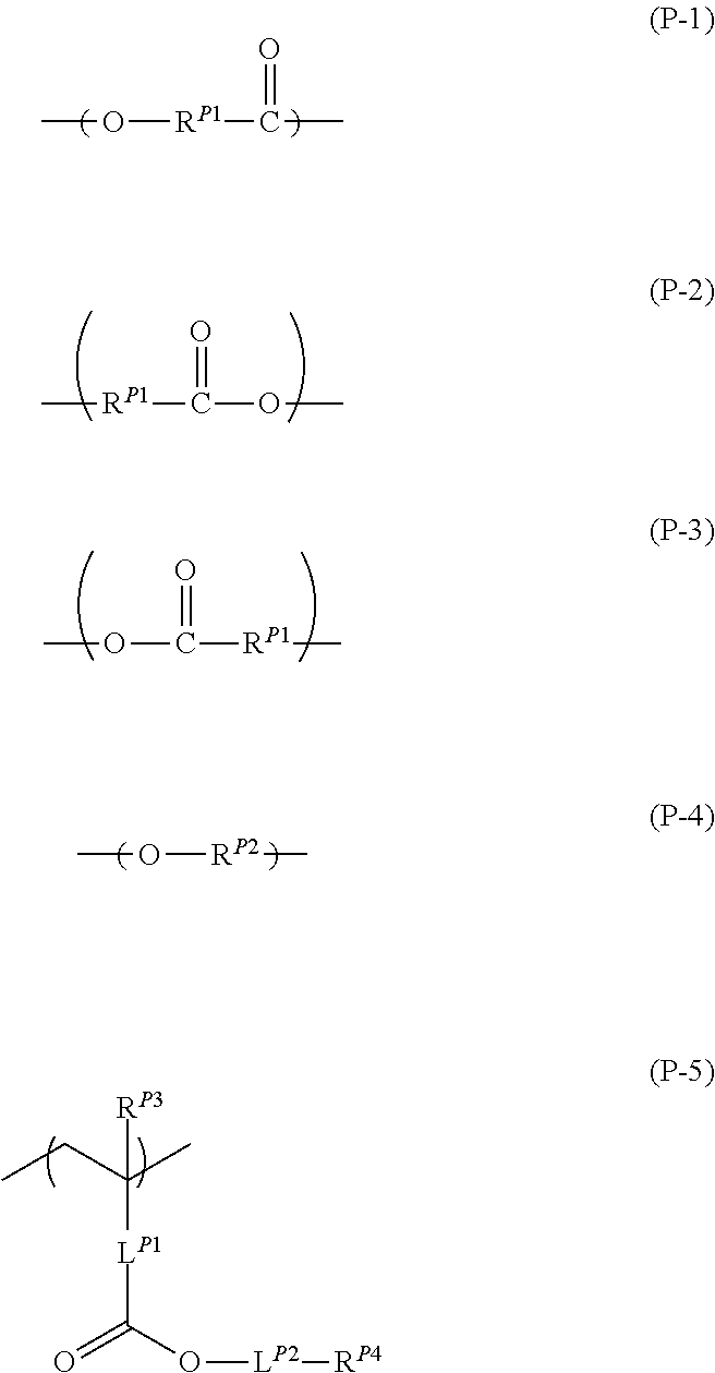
CO[RP1]C(=O)C.C[RP1]C(OC)=O.COC([RP1]C)=O.CO[RP2]C.CCC(C)([LP1]C(=O)O[LP2][RP4])[RP3]
